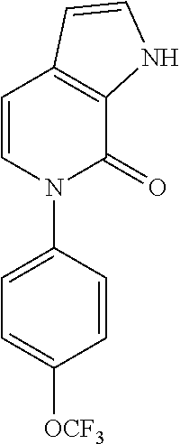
C1=CN(C2=CC=C([OCF3])C=C2)C(=O)C2=C1C=CN2
